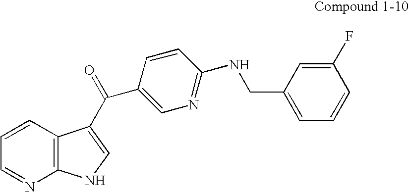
C1=CC2=C(N=C1)NC=C2C(C1=CN=C(NCC2=CC=CC(F)=C2)C=C1)=O
